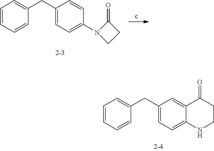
C1=CC=CC(CC2=CC=C3C(=C2)C(=O)CCN3)=C1.c.C1=CC=CC(CC2=CC=C(N3CCC3=O)C=C2)=C1
